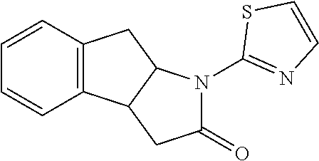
C12=C(C=CC=C1)CC1C2CC(=O)N1C1=NC=CS1
